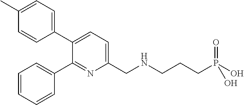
C1(C)=CC=C(C2=CC=C(CNCCCP(O)(=O)O)N=C2C2=CC=CC=C2)C=C1
